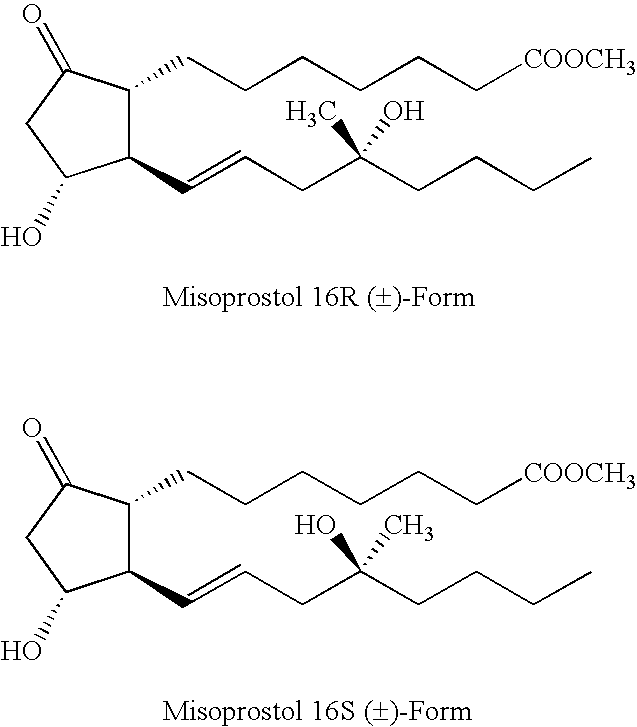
C1(CCCCCC[COOCH3])C(C=CCC(CCCC)(C)O)C(O)CC1=O.C1(CCCCCC[COOCH3])C(C=CCC(CCCC)(O)C)C(O)CC1=O
